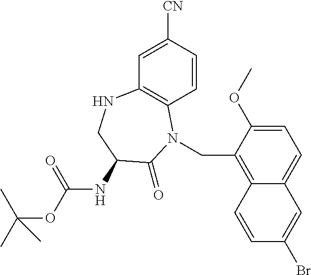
C1=CC([CN])=CC2=C1N(CC1=C3C(=CC=C1OC)C=C(Br)C=C3)C(=O)C(NC(OC(C)(C)C)=O)CN2
